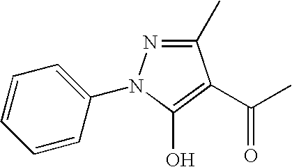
C1(C)=NN(C2=CC=CC=C2)C(O)=C1C(C)=O
